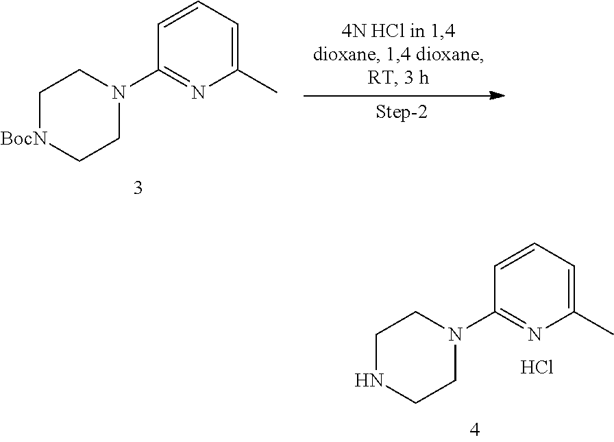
N1CCN(C2=NC(C)=CC=C2)CC1.Cl.[BocN]1CCN(C2=NC(C)=CC=C2)CC1
